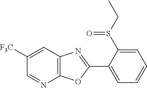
C12=C(C=C([F3C])C=N1)N=C(C1=CC=CC=C1S(CC)=O)O2
